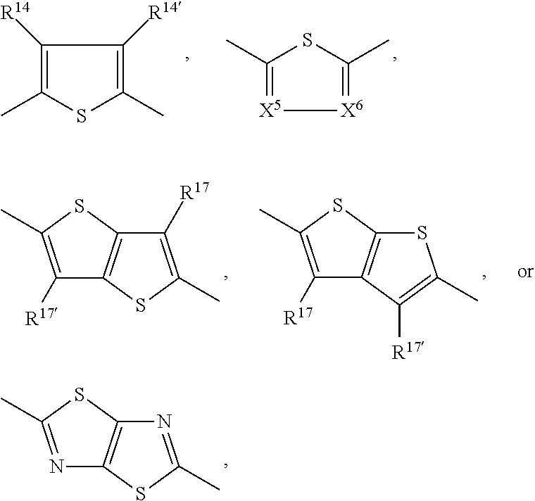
N1=C(C)SC2=C1SC(C)=N2.C1([R14])=C(C)SC(C)=C1[R14].C1(C)=[X5][X6]=C(C)S1.C1([R17])=C(C)SC2=C1SC(C)=C2[R17].C1([R17])=C(C)SC2=C1C([R17])=C(C)S2
